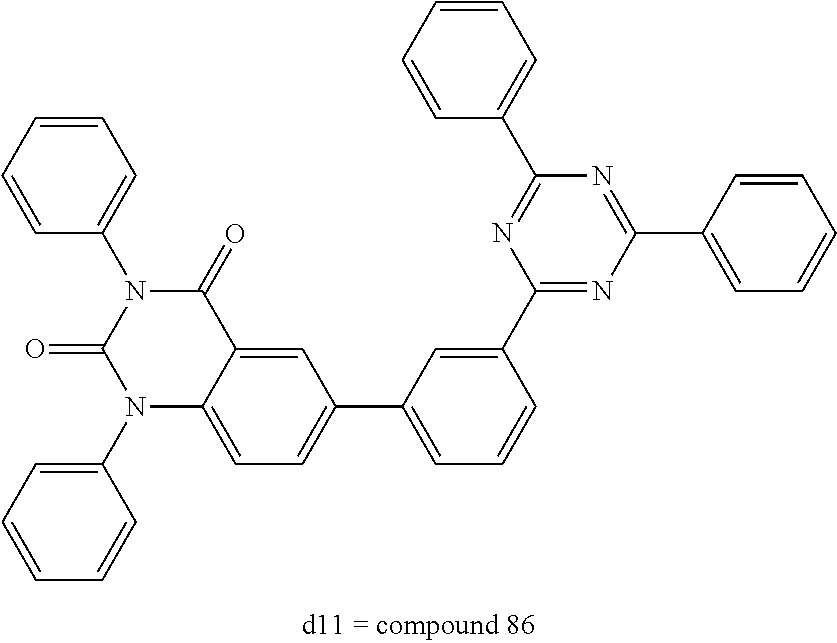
C1=C2C(=CC=C1C1=CC=CC(C3=NC(C4=CC=CC=C4)=NC(C4=CC=CC=C4)=N3)=C1)N(C1=CC=CC=C1)C(=O)N(C1=CC=CC=C1)C2=O
